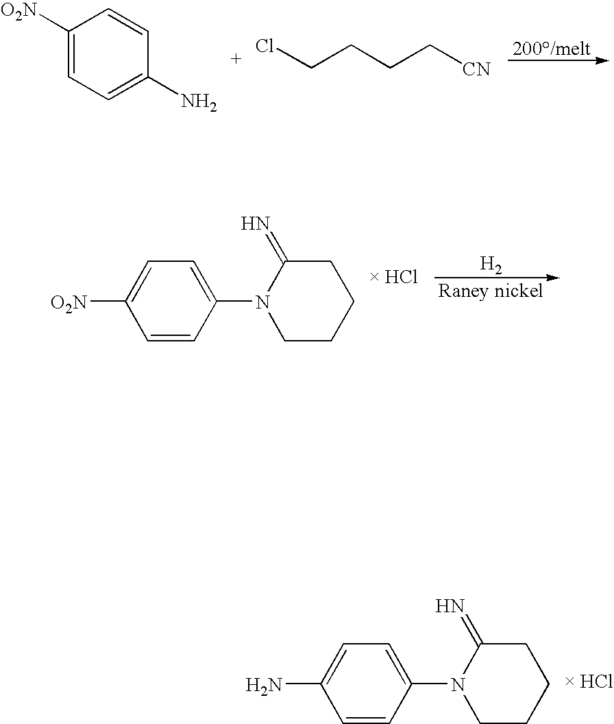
C1([O2N])=CC=C(N)C=C1.ClCCCC[CN].[H2].[Raney nickel].C1=CC(N2CCCCC2=N)=CC=C1[O2N].C1=CC(N2CCCCC2=N)=CC=C1N
